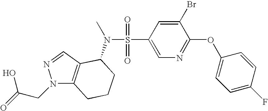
N1(CC(=O)O)C2=C(C=N1)C(N(S(=O)(=O)C1=CN=C(OC3=CC=C(F)C=C3)C(Br)=C1)C)CCC2
